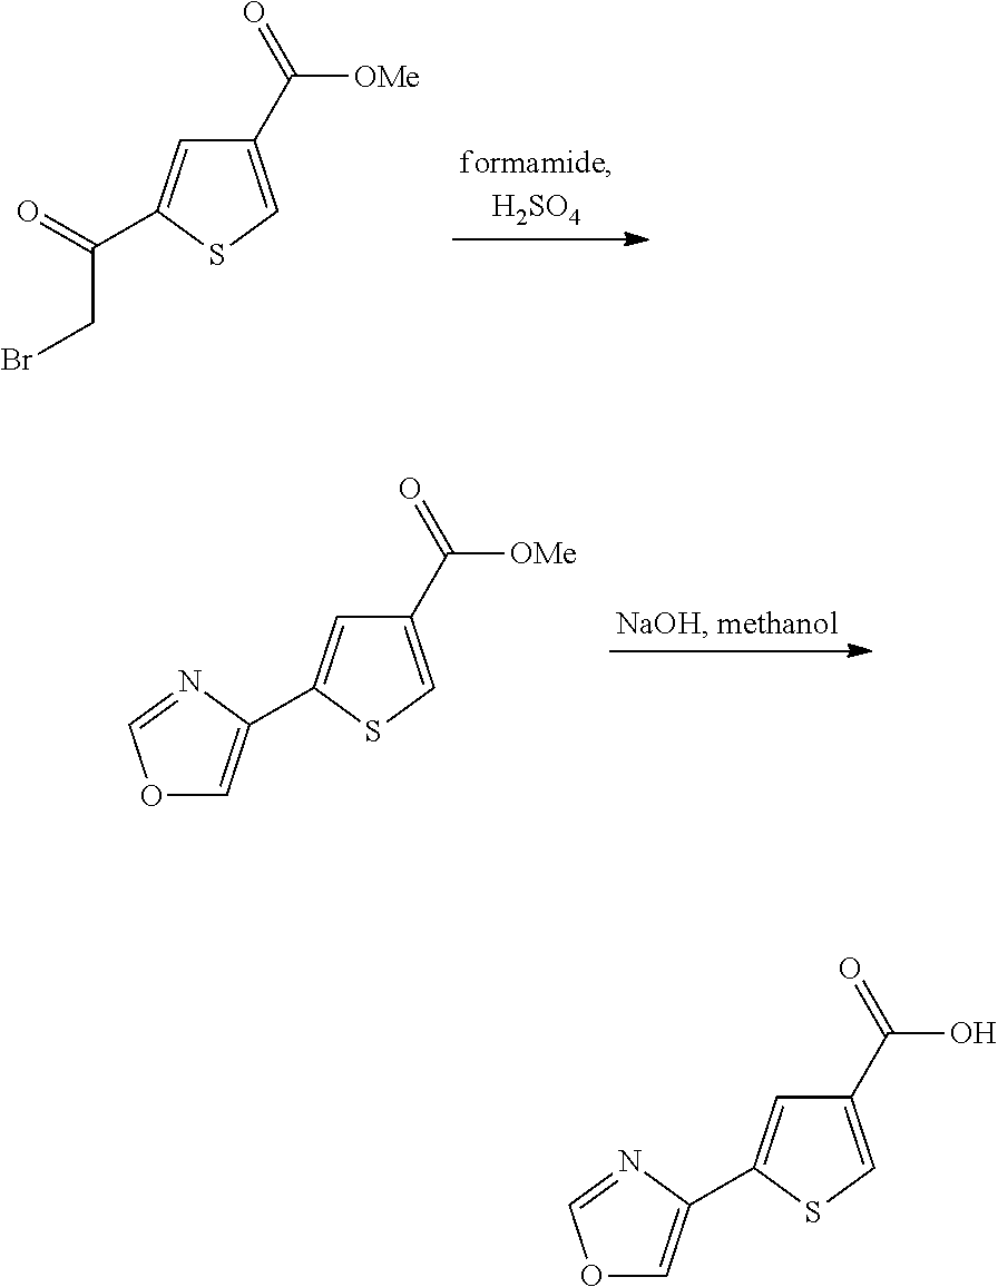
C1(C([OMe])=O)=CSC(C(=O)CBr)=C1.C1(C([OMe])=O)=CSC(C2=COC=N2)=C1.C1(C(O)=O)=CSC(C2=COC=N2)=C1
